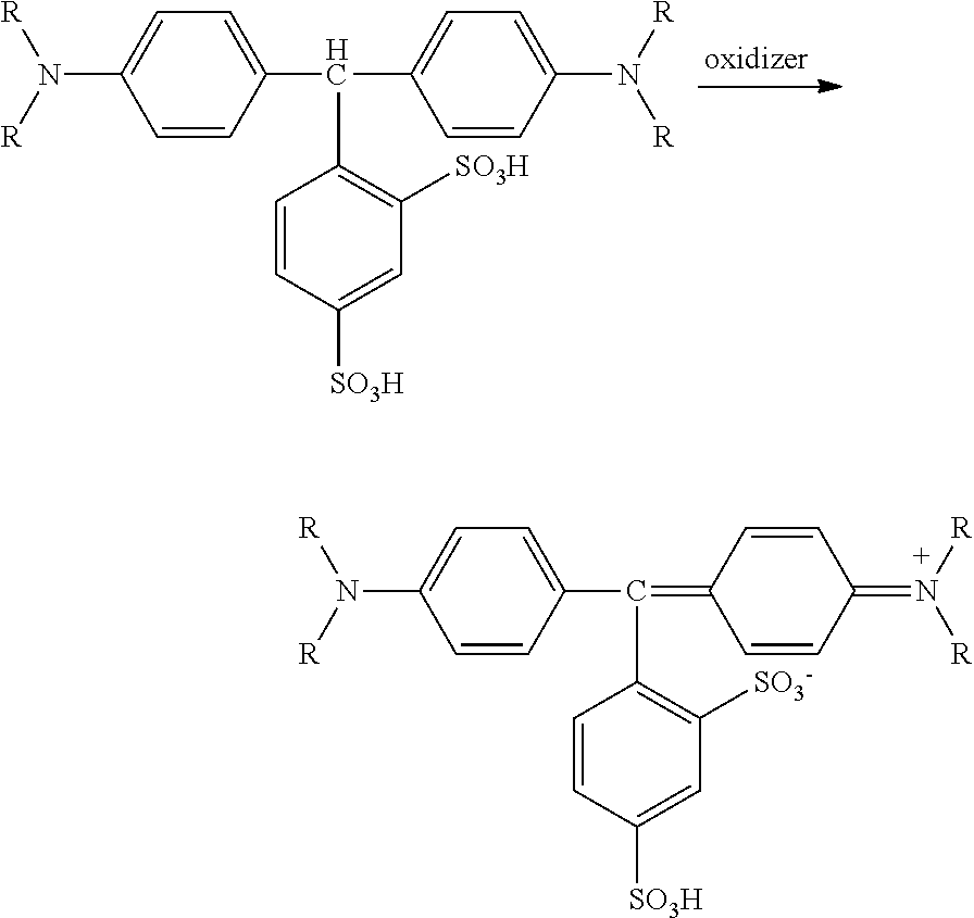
C1=C(C(C2=CC=C(N([R])[R])C=C2)C2=C([SO3H])C=C([SO3H])C=C2)C=CC(N([R])[R])=C1.C1=C(C(=C2C=CC(=N([R])[R])C=C2)C2=C([SO3-])C=C([SO3H])C=C2)C=CC(N([R])[R])=C1
